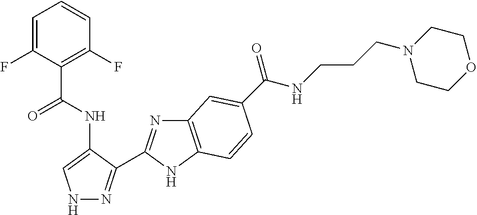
C1=C(F)C(C(NC2=CNN=C2C2=NC3=C(N2)C=CC(C(NCCCN2CCOCC2)=O)=C3)=O)=C(F)C=C1
